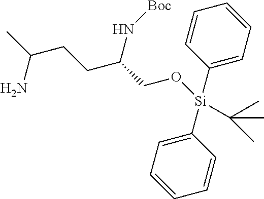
C1=CC([Si](C2=CC=CC=C2)(C(C)(C)C)OCC(CCC(C)N)N[Boc])=CC=C1
